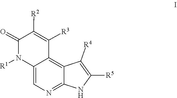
C12=NC=C3C(=C1C([R4])=C([R5])N2)C([R3])=C([R2])C(=O)N3[R1]
